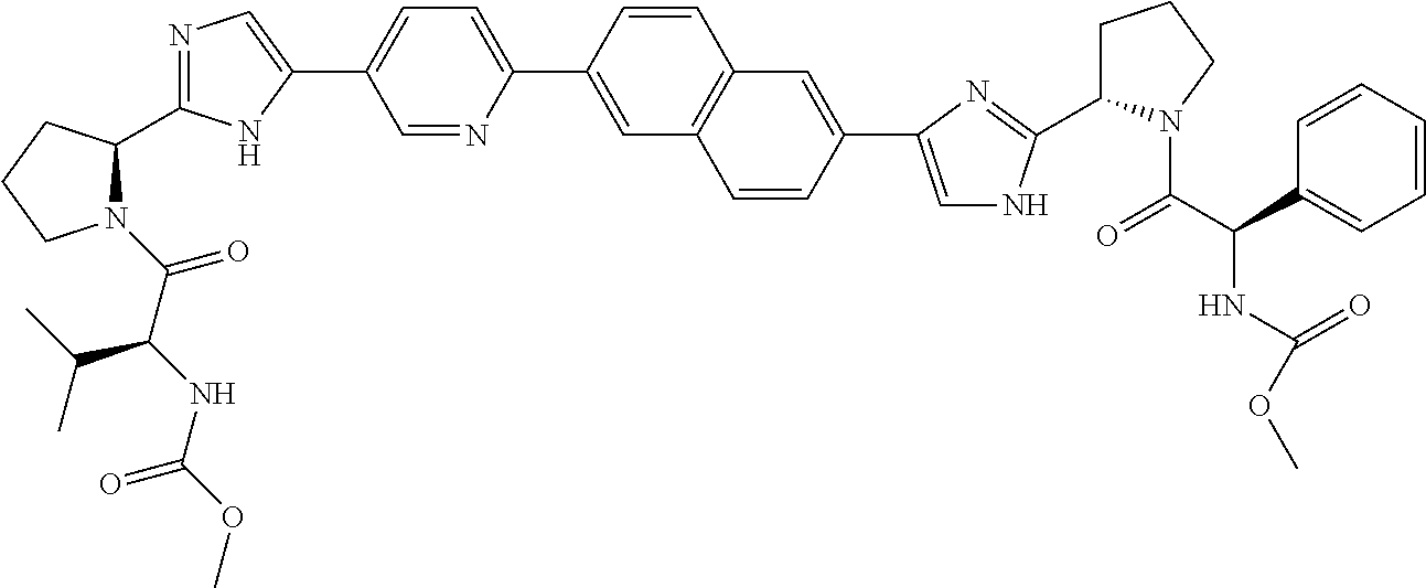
N1(C(C(NC(=O)OC)C(C)C)=O)C(C2=NC=C(C3=CC=C(C4=CC5=C(C=C4)C=C(C4=CNC(C6CCCN6C(C(NC(OC)=O)C6=CC=CC=C6)=O)=N4)C=C5)N=C3)N2)CCC1
